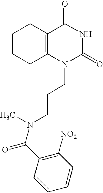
C1CCC2=C(C1)C(=O)NC(=O)N2CCCN(C)C(C1=C([NO2])C=CC=C1)=O
